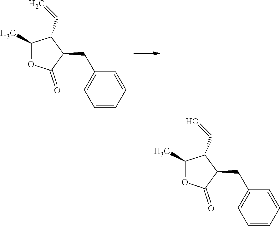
C1(C)OC(=O)C(CC2=CC=CC=C2)C1C=C.C1(C)OC(=O)C(CC2=CC=CC=C2)C1C=O
